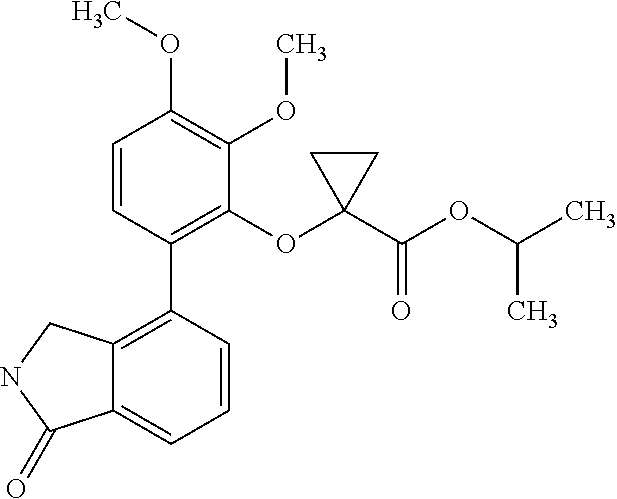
C12=C(C3=C(OC4(C(OC(C)C)=O)CC4)C(OC)=C(OC)C=C3)C=CC=C1C(=O)NC2
